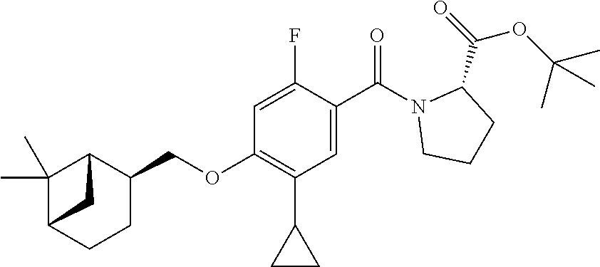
C12CCC(COC3=C(C4CC4)C=C(C(=O)N4CCCC4C(OC(C)(C)C)=O)C(F)=C3)C(C1(C)C)C2
